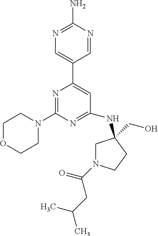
N1=C(N)N=CC(C2=CC(NC3(CO)CN(C(=O)CC(C)C)CC3)=NC(N3CCOCC3)=N2)=C1
